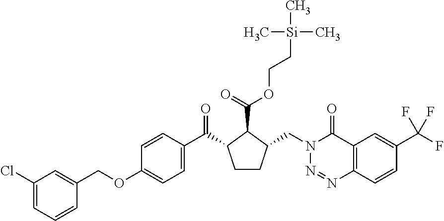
C1(OCC2=CC(Cl)=CC=C2)=CC=C(C(C2CCC(CN3N=NC4=C(C3=O)C=C(C(F)(F)F)C=C4)C2C(=O)OCC[Si](C)(C)C)=O)C=C1
